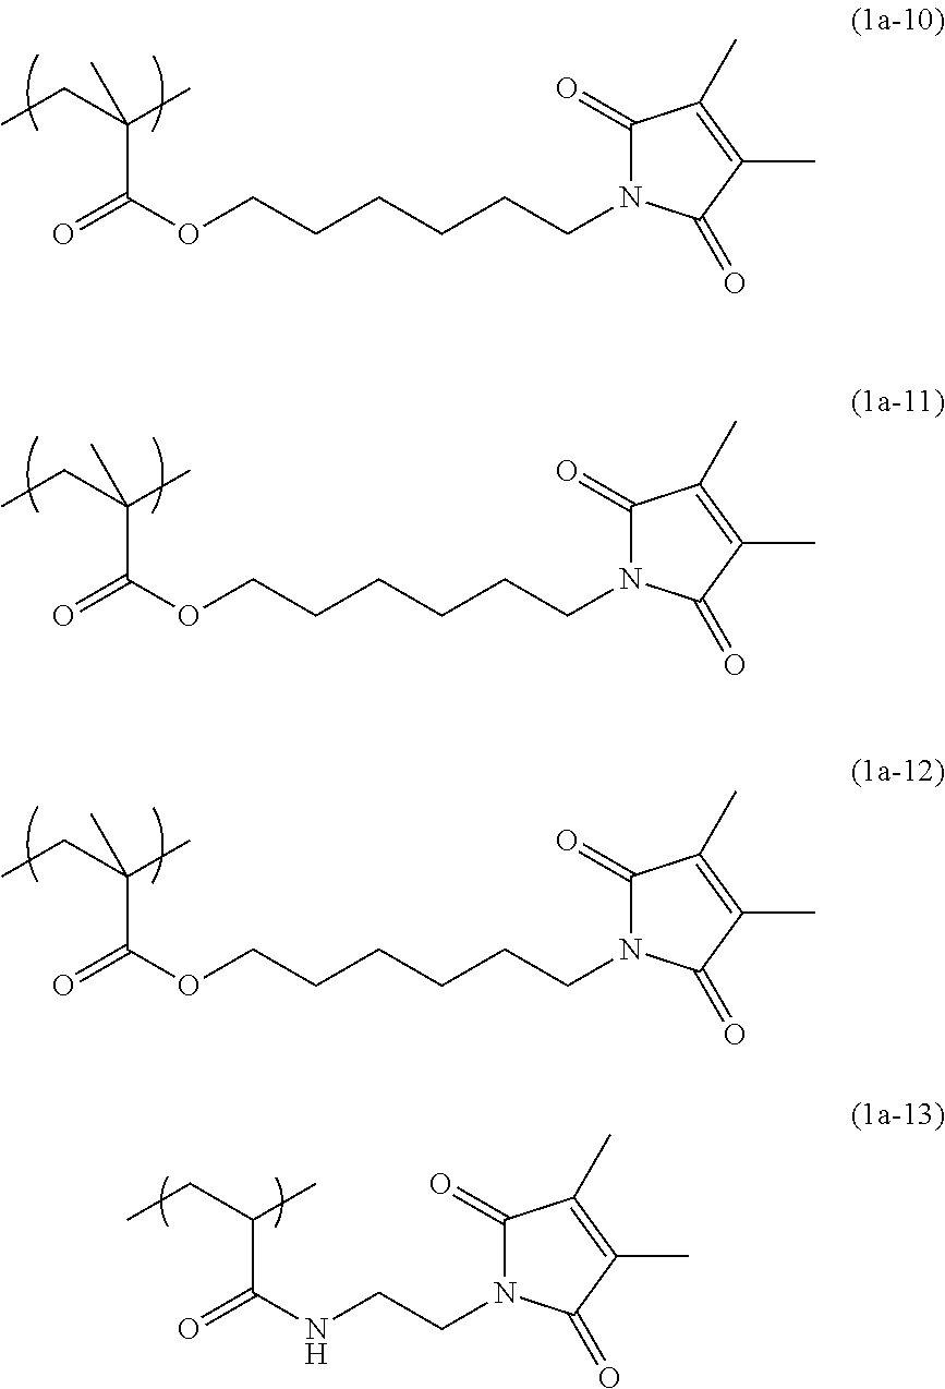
O=C(OCCCCCCN1C(=O)C(C)=C(C)C1=O)C(CC)(C)C.O=C(OCCCCCCN1C(=O)C(C)=C(C)C1=O)C(CC)(C)C.O=C(OCCCCCCN1C(=O)C(C)=C(C)C1=O)C(CC)(C)C.O=C(NCCN1C(=O)C(C)=C(C)C1=O)C(CC)C
